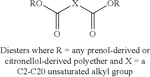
[X](C([OR])=O)C([RO])=O
